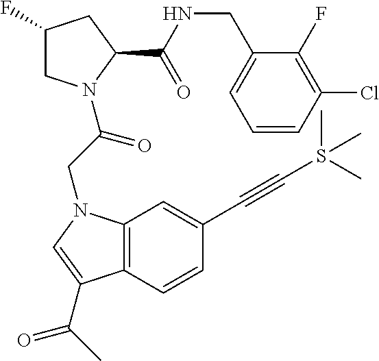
C(NC(C1CC(F)CN1C(CN1C2=C(C(C(C)=O)=C1)C=CC(C#CS(C)(C)C)=C2)=O)=O)C1=CC=CC(Cl)=C1F
